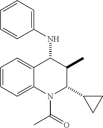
C12=CC=CC=C1C(NC1=CC=CC=C1)C(C)C(C1CC1)N2C(C)=O
